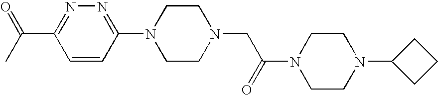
CC(C1=NN=C(N2CCN(CC(N3CCN(C4CCC4)CC3)=O)CC2)C=C1)=O
